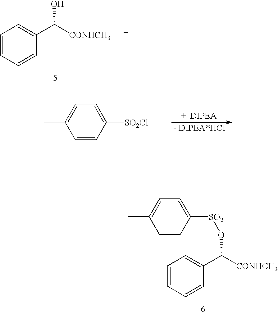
C1=C([SO2]OC([CONHCH3])C2=CC=CC=C2)C=CC(C)=C1.C1=CC=CC(C([CONHCH3])O)=C1.CC1=CC=C([SO2Cl])C=C1
